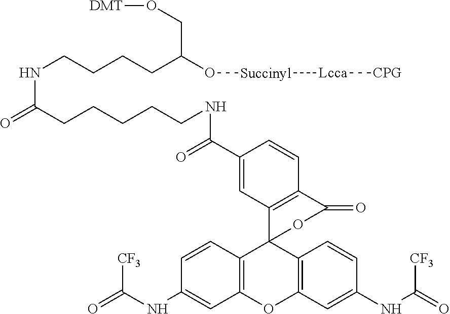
C1=CC2=C(C=C1NC(=O)[CF3])OC1=C(C23C2=C(C=CC(C(NCCCCCC(NCCCCC(CO[DMT])O[Succinyl][Lcca][CPG])=O)=O)=C2)C(=O)O3)C=CC(NC(=O)[CF3])=C1
